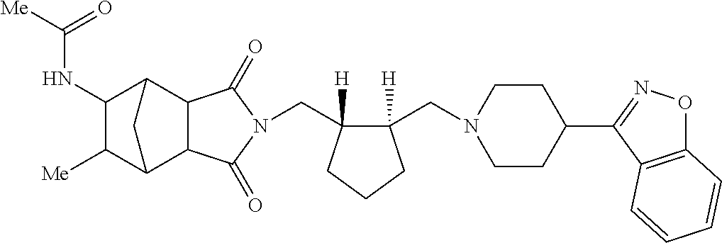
C(C1([H])C(CN2CCC(C3=NOC4=C3C=CC=C4)CC2)([H])CCC1)N1C(=O)C2C3C([Me])C(NC([Me])=O)C(C2C1=O)C3
